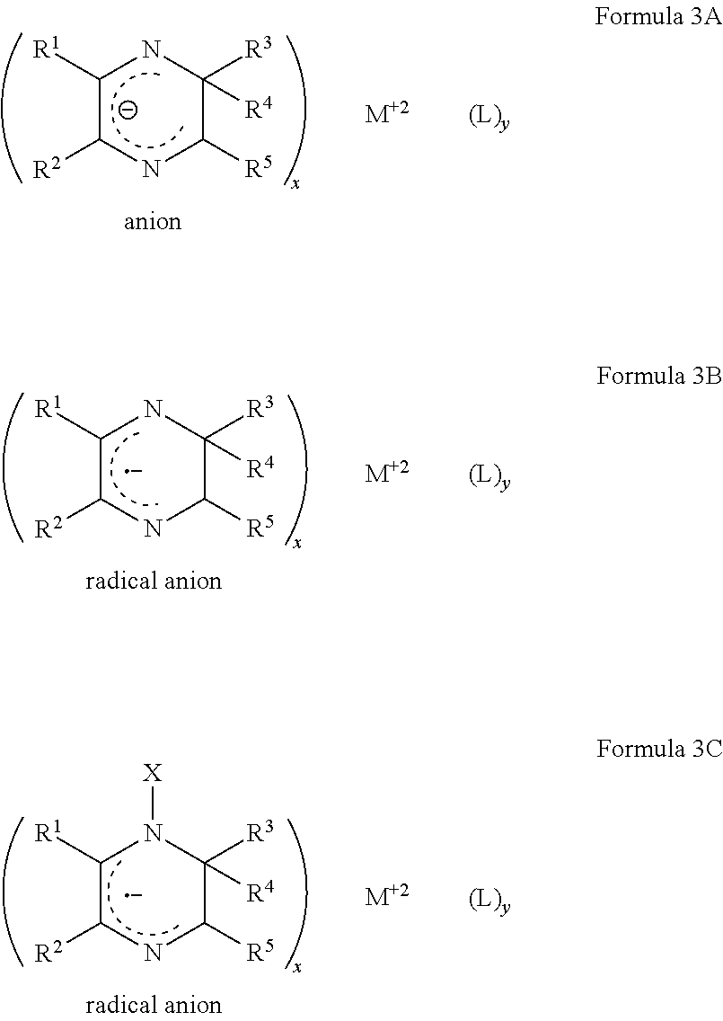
C1([R1])C([R2])NC([R5])C([R3])([R4])N1.[M+2].[(L)y].C1([R1])C([R2])NC([R5])C([R3])([R4])N1.[M+2].[(L)y].C1([R1])C([R2])NC([R5])C([R3])([R4])N1[X].[M+2].[(L)y]
